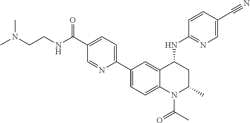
N(CCNC(C1=CC=C(C2=CC=C3C(=C2)C(NC2=NC=C(C#N)C=C2)CC(C)N3C(C)=O)N=C1)=O)(C)C
